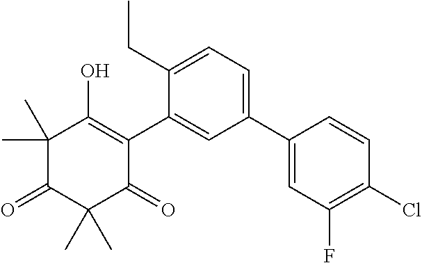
C1(C2=CC(F)=C(Cl)C=C2)=CC=C(CC)C(C2=C(O)C(C)(C)C(=O)C(C)(C)C2=O)=C1
